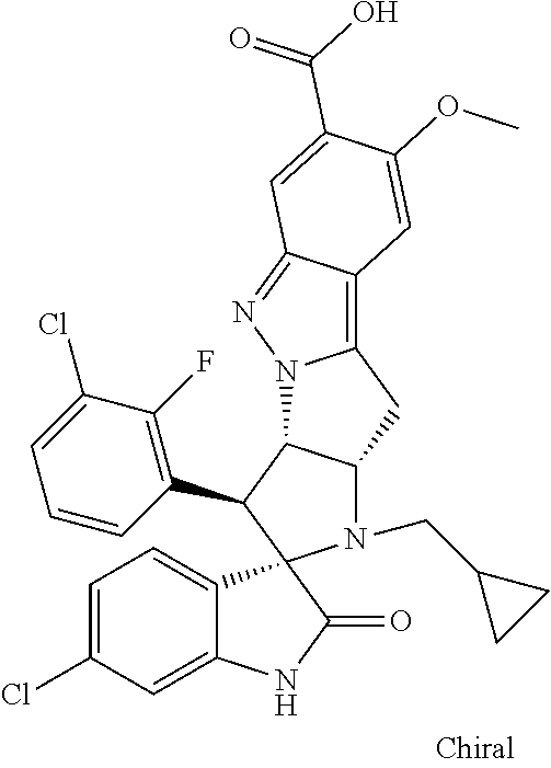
C1=C(Cl)C=C2C(=C1)C1(C(=O)N2)N(CC2CC2)C2C(C1C1=C(F)C(Cl)=CC=C1)N1C(=C3C(=N1)C=C(C(=O)O)C(OC)=C3)C2
